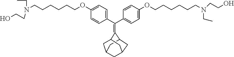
C(C1=CC=C(OCCCCCCN(CC)CCO)C=C1)(C1=CC=C(OCCCCCCN(CC)CCO)C=C1)=C1C2CC3CC(C2)CC1C3
